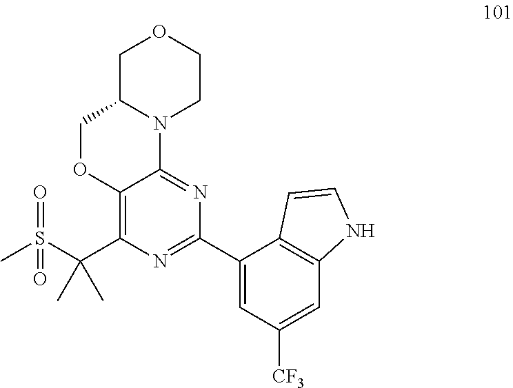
C1C2N(CCO1)C1=NC(C3=CC([CF3])=CC4=C3C=CN4)=NC(C(S(C)(=O)=O)(C)C)=C1OC2
